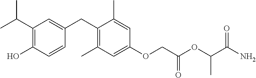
C1(C(C)C)=C(O)C=CC(CC2=C(C)C=C(OCC(OC(C(N)=O)C)=O)C=C2C)=C1
